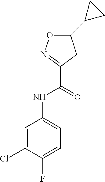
C1(Cl)=CC(NC(C2=NOC(C3CC3)C2)=O)=CC=C1F
